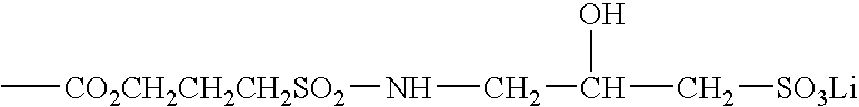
C[CO2CH2CH2CH2SO2]NCC(O)C[SO3Li]
